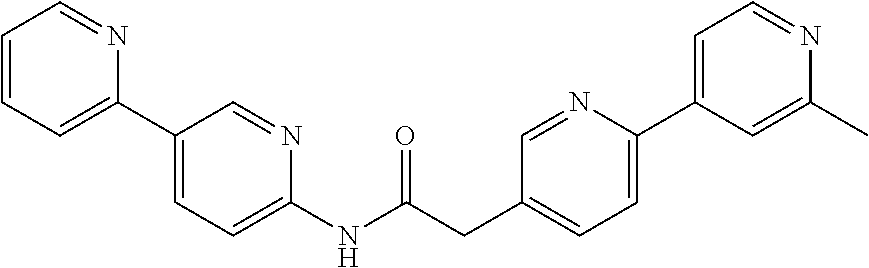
C1=CC=C(C2=CC=C(NC(CC3=CC=C(C4=CC=NC(C)=C4)N=C3)=O)N=C2)N=C1
